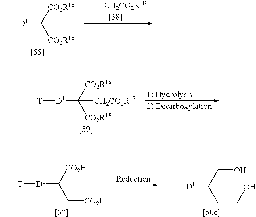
[T][D1]C([CO2R18])[CO2R18].[T][CH2CO2R18].[T][D1]C([CO2R18])([CO2R18])[CH2CO2R18].[T][D1]C(C[CO2H])[CO2H].[T][D1]C(CCO)CO
